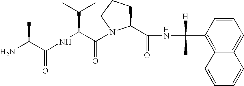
NC(C(NC(C(=O)N1C(C(NC(C2=C3C(=CC=C2)C=CC=C3)([H])C)=O)CCC1)C(C)C)=O)C
